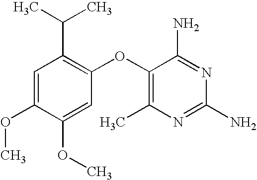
C1=C(OC)C(OC)=CC(OC2=C(C)N=C(N)N=C2N)=C1C(C)C
